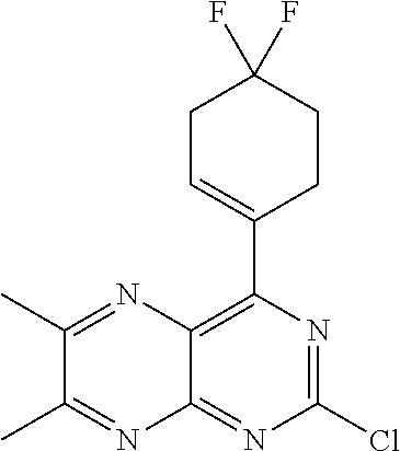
ClC1=NC(C2=CCC(F)(F)CC2)=C2C(=N1)N=C(C)C(C)=N2
